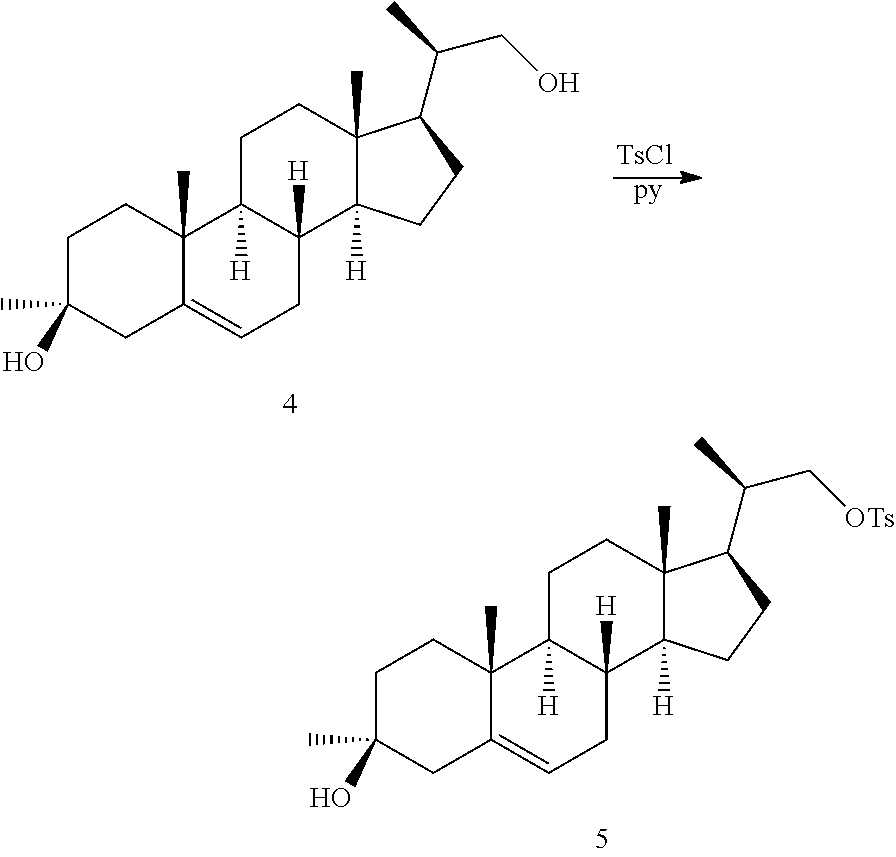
[TsCl].[py].C1C(O)(C)CC2=CCC3([H])C([H])(C2(C)C1)CCC1(C)C3([H])CCC1C(C)CO.C1C(O)(C)CC2=CCC3([H])C([H])(C2(C)C1)CCC1(C)C3([H])CCC1C(C)C[OTs]
